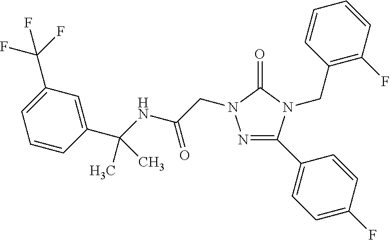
N1=C(C2=CC=C(F)C=C2)N(CC2=C(F)C=CC=C2)C(=O)N1CC(=O)NC(C)(C1=CC(C(F)(F)F)=CC=C1)C
